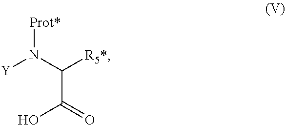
[Prot*]N(C([R5*])C(=O)O)[Y]
